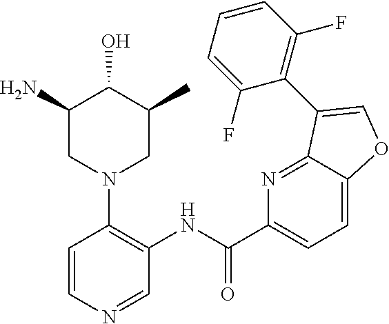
C1(N)CN(C2=C(NC(C3=CC=C4C(=N3)C(C3=C(F)C=CC=C3F)=CO4)=O)C=NC=C2)CC(C)C1O
